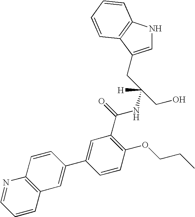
C1=C(CC(NC(C2=C(OCCC)C=CC(C3=CC4=C(C=C3)N=CC=C4)=C2)=O)(CO)[H])C2=C(N1)C=CC=C2
